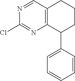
N1=CC2=C(N=C1Cl)C(C1=CC=CC=C1)CCC2
